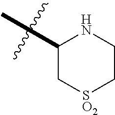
C1[SO2]CCNC1C
